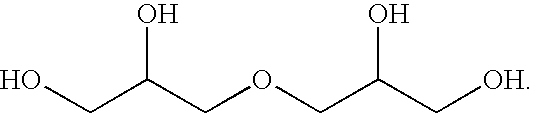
OCC(COCC(O)C[OH])O
